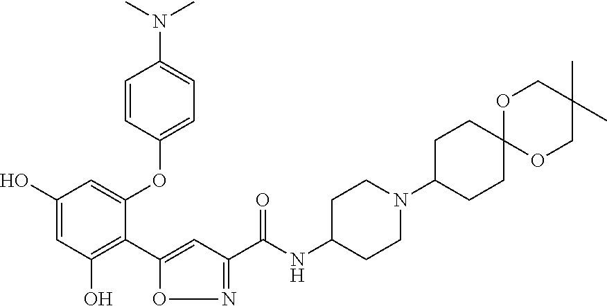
C1(O)=CC(O)=C(C2=CC(C(NC3CCN(C4CCC5(CC4)OCC(C)(C)CO5)CC3)=O)=NO2)C(OC2=CC=C(N(C)C)C=C2)=C1
